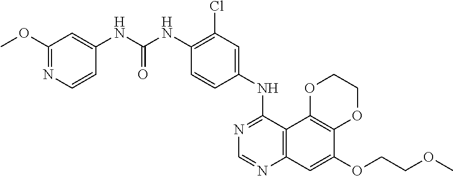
C12=C(C3=C(C=C1OCCOC)N=CN=C3NC1=CC(Cl)=C(NC(NC3=CC(OC)=NC=C3)=O)C=C1)OCCO2
